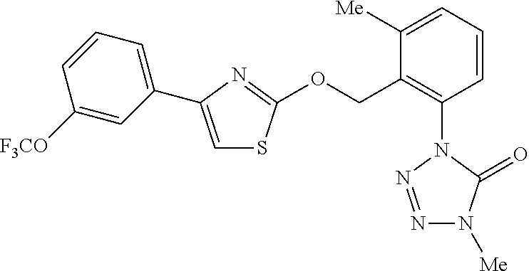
C1=CC([F3CO])=CC(C2=CSC(OCC3=C(N4C(=O)N([Me])N=N4)C=CC=C3[Me])=N2)=C1
